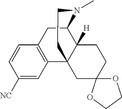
C1=CC([NC])=CC2=C1CC1C3([H])C2(CCN1C)CC1(CC3)OCCO1
